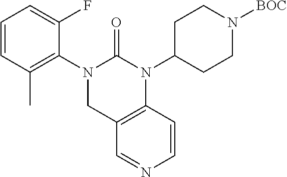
C1=CC(C)=C(N2CC3=C(C=CN=C3)N(C3CCN([BOC])CC3)C2=O)C(F)=C1
